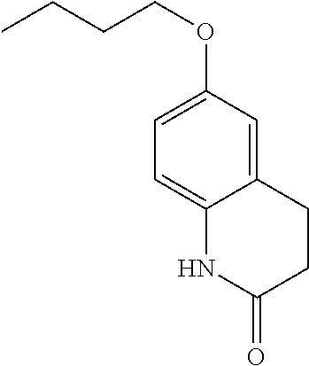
C12=CC(OCCCC)=CC=C1NC(=O)CC2
